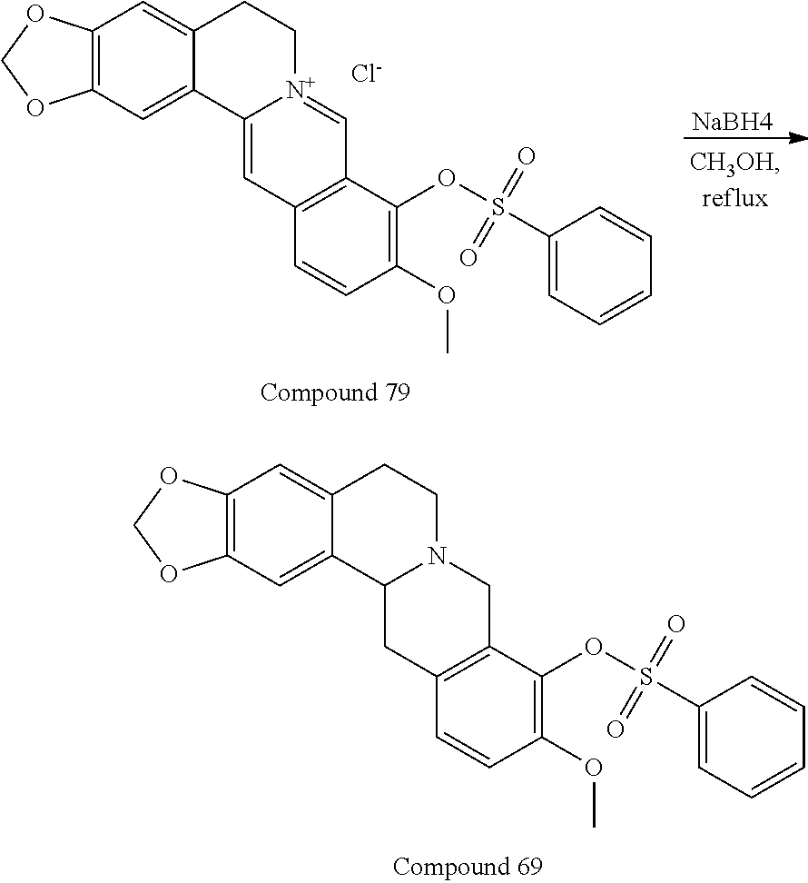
C12=C(C=C3C(=C1)CC[N+]1=CC4=C(C=C31)C=CC(OC)=C4OS(=O)(=O)C1=CC=CC=C1)OCO2.[Cl-].[NaBH4].C12=C(C=C3C(=C1)CCN1C3CC3=C(C1)C(OS(=O)(=O)C1=CC=CC=C1)=C(OC)C=C3)OCO2
